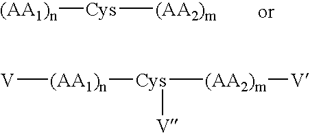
[(AA1)n][Cys][(AA2)m].[V][(AA1)n][Cys]([(AA2)m][V])[V]
